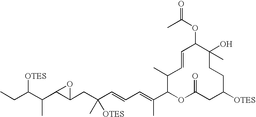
CCC(C(C1C(CC(C=CC=C(C2OC(=O)CC([OTES])CCC(O)(C)C(OC(C)=O)C=CC2C)C)([OTES])C)O1)C)[OTES]
